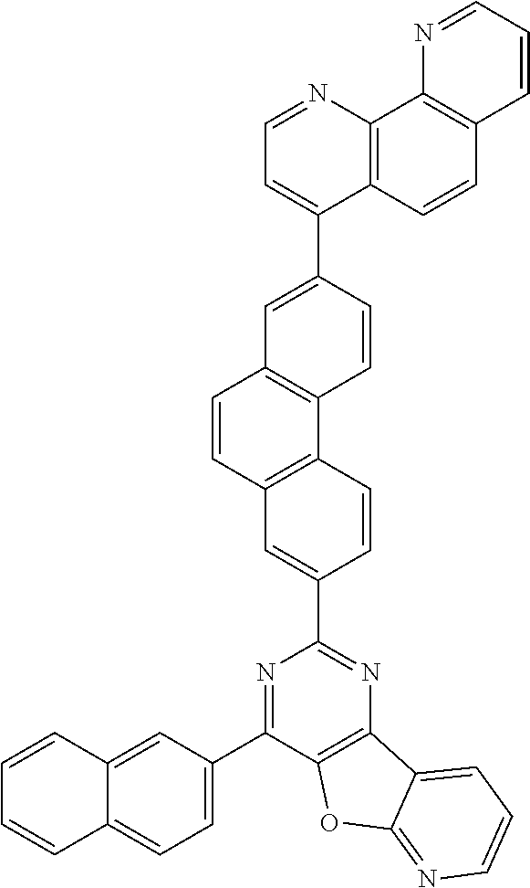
C1=CC2=C(C3=C1C=C(C1=CC=NC4=C1C=CC1=C4N=CC=C1)C=C3)C=CC(C1=NC3=C(C(C4=CC=C5C(=C4)C=CC=C5)=N1)OC1=NC=CC=C31)=C2
